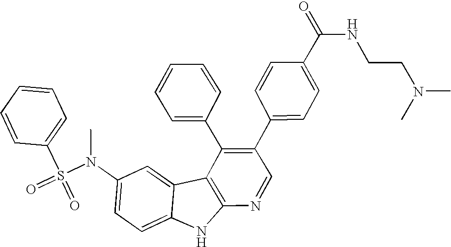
C1(S(=O)(=O)N(C2=CC=C3C(=C2)C2=C(N3)N=CC(C3=CC=C(C(NCCN(C)C)=O)C=C3)=C2C2=CC=CC=C2)C)=CC=CC=C1
